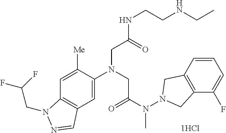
C1=C([Me])C(N(CC(N(N2CC3=C(C2)C=CC=C3F)C)=O)CC(NCCNCC)=O)=CC2=C1N(CC(F)F)N=C2
